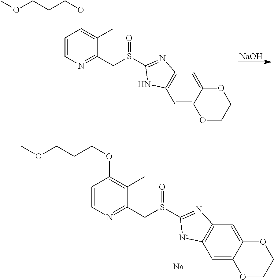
[NaOH].C1=CN=C(CS(C2=NC3=C(C=C4C(=C3)OCCO4)N2)=O)C(C)=C1OCCCOC.C1=CN=C(CS(C2=NC3=C(C=C4C(=C3)OCCO4)[N-]2)=O)C(C)=C1OCCCOC.[Na]
